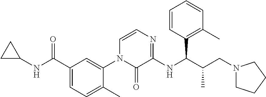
C1(C(NC2CC2)=O)=CC=C(C)C(N2C(=O)C(NC(C(CN3CCCC3)C)C3=C(C)C=CC=C3)=NC=C2)=C1
